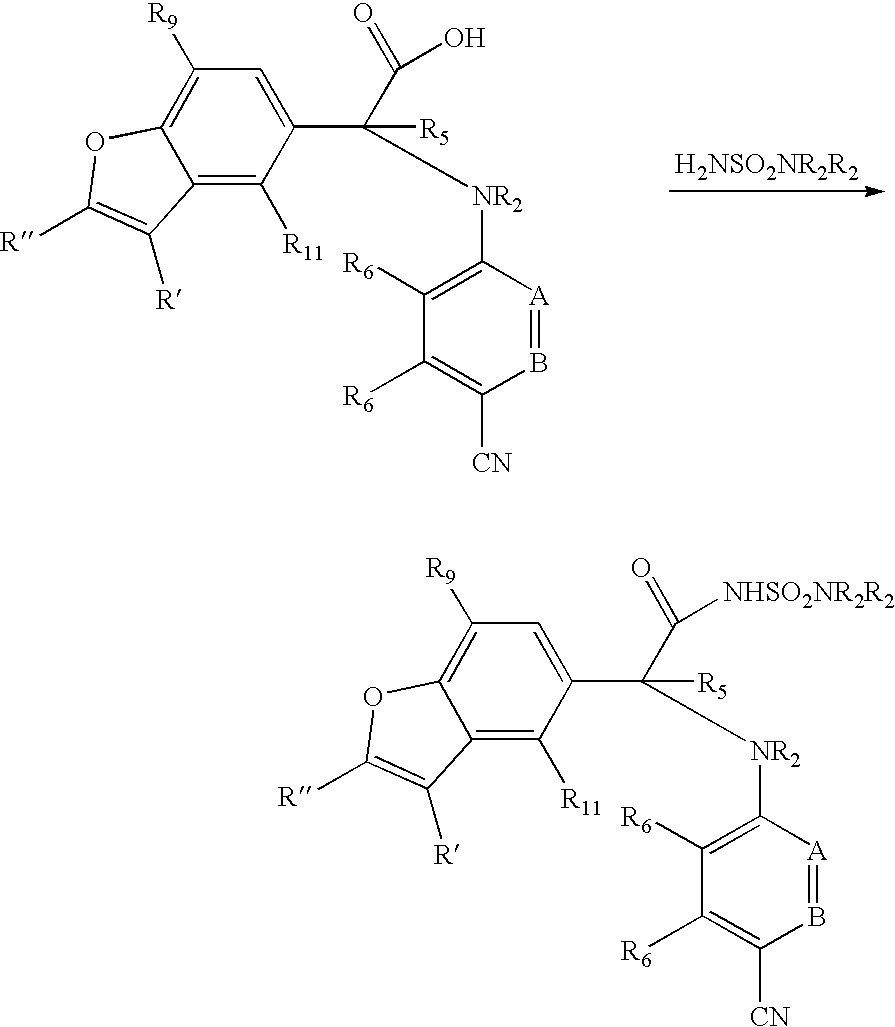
C1([R9])=C2C(=C([R11])C(C([NR2]C3=C([R6])C([R6])=C([CN])B=[A]3)(C(=O)O)[R5])=C1)C([R])=C([R])O2.C1([R9])=C2C(=C([R11])C(C([NR2]C3=C([R6])C([R6])=C([CN])B=[A]3)(C(=O)[NHSO2NR2R2])[R5])=C1)C([R])=C([R])O2
